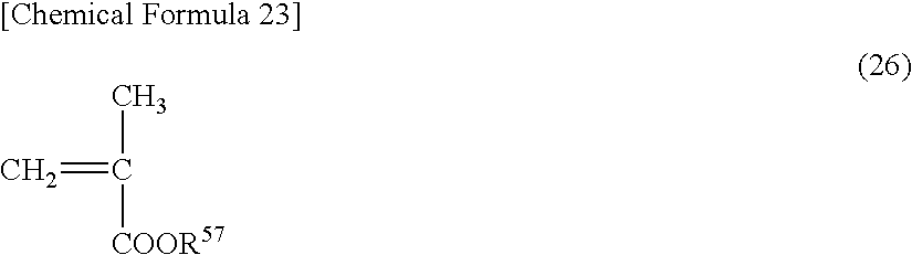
CC(=C)[COOR57]
